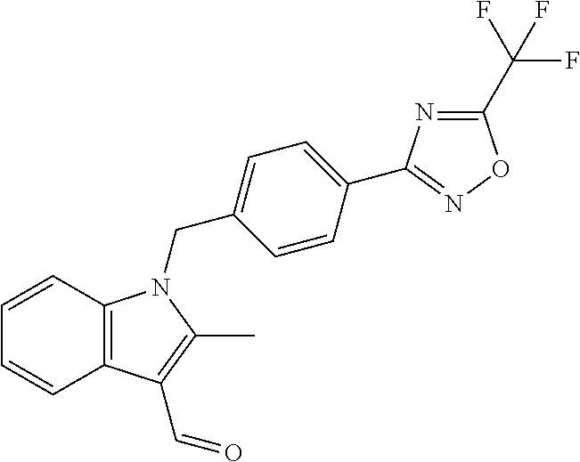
C12=C(C(C=O)=C(C)N1CC1=CC=C(C3=NOC(C(F)(F)F)=N3)C=C1)C=CC=C2
